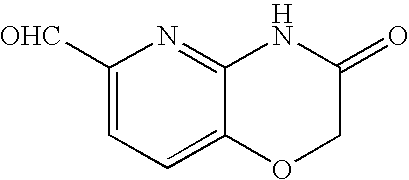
C1([OHC])=CC=C2C(=N1)NC(=O)CO2
